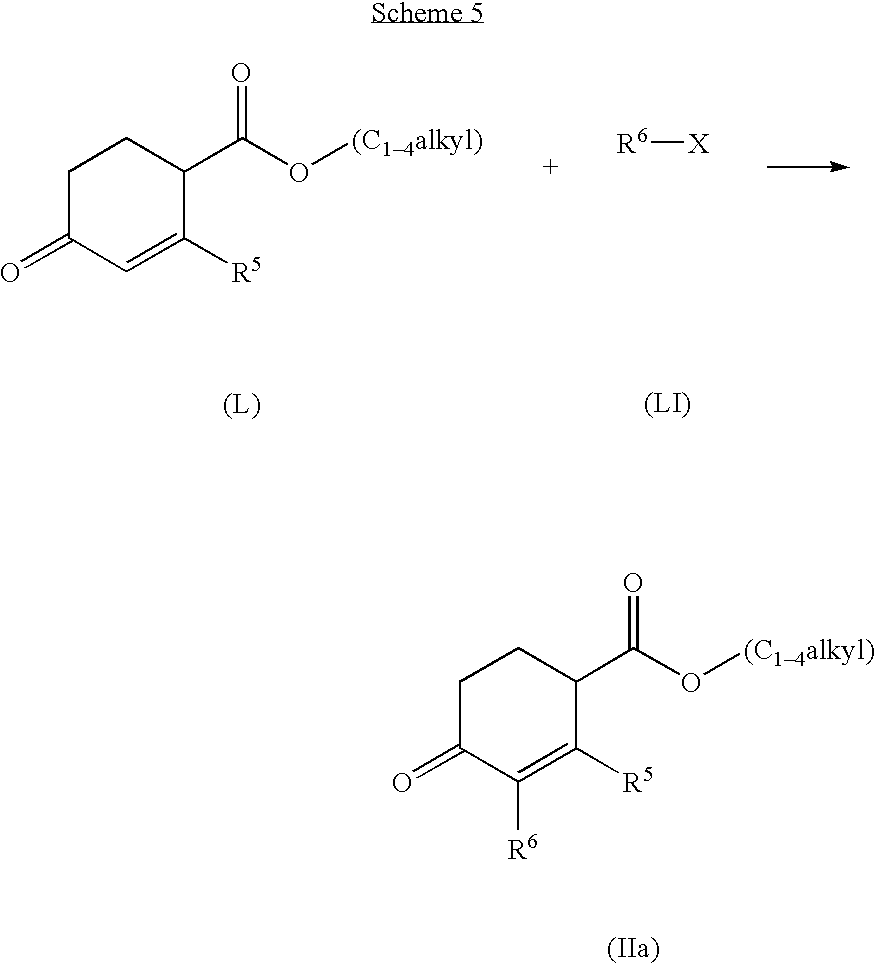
C1C(=O)C=C([R5])C(C(O[(C14alkyl)])=O)C1.[R6][X].C1C(=O)C([R6])=C([R5])C(C(O[(C14alkyl)])=O)C1
